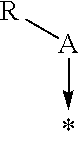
[R][A]->C
